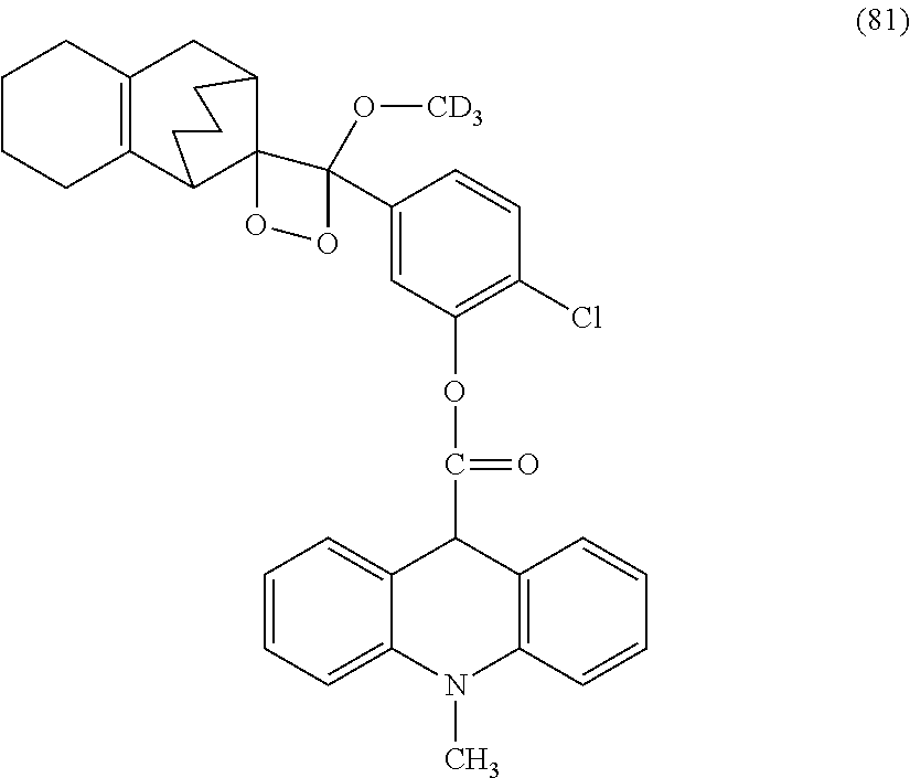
C1=CC=C2C(=C1)C(C(=O)OC1=C(Cl)C=CC(C3(O[CD3])C4(C5C6=C(CCCC6)CC4CCC5)OO3)=C1)C1=C(N2C)C=CC=C1
